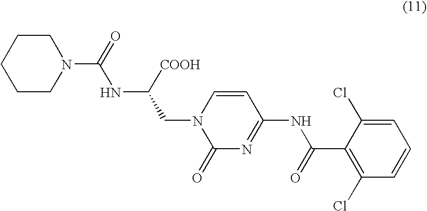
N(C([COOH])CN1C(=O)N=C(NC(C2=C(Cl)C=CC=C2Cl)=O)C=C1)C(N1CCCCC1)=O
